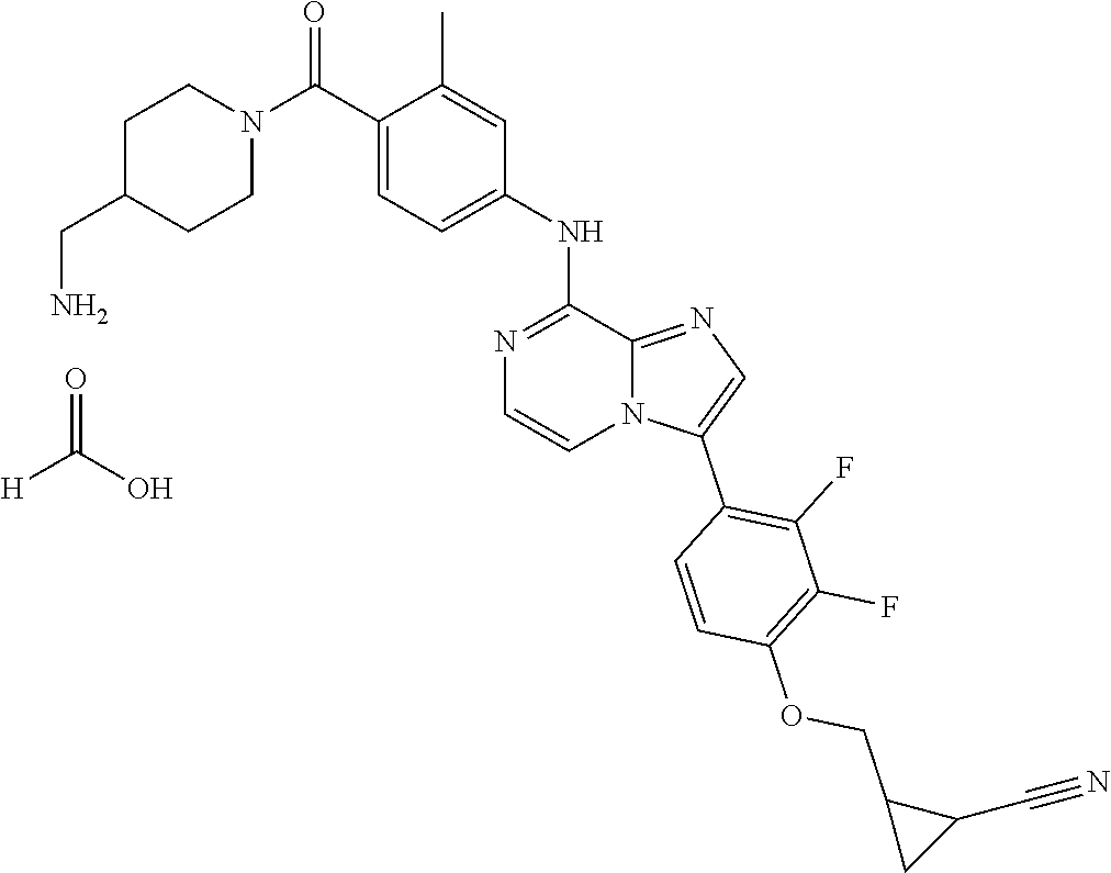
C1(C)=CC(NC2=NC=CN3C2=NC=C3C2=C(F)C(F)=C(OCC3CC3C#N)C=C2)=CC=C1C(N1CCC(CN)CC1)=O.[H]C(O)=O
